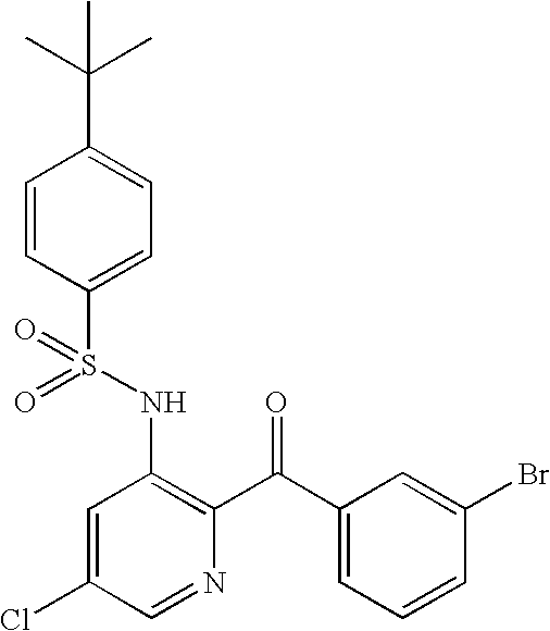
O=S(NC1=C(C(=O)C2=CC=CC(Br)=C2)N=CC(Cl)=C1)(=O)C1=CC=C(C(C)(C)C)C=C1
